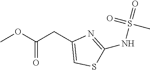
O(C(CC1=CSC(NS(=O)(=O)C)=N1)=O)C
